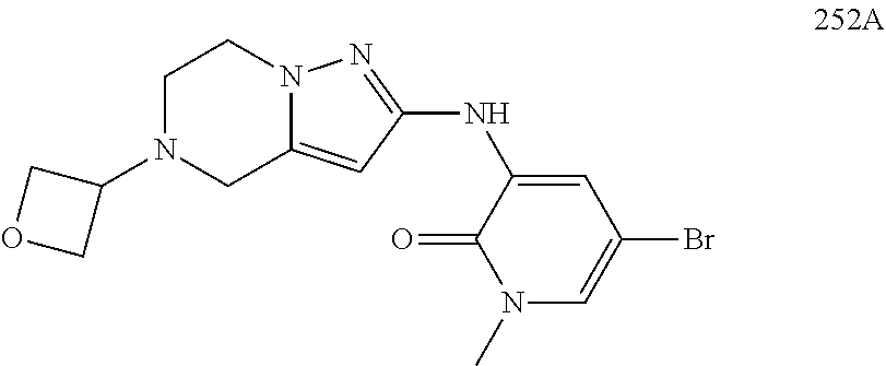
C1N(C2COC2)CC2=CC(NC3=CC(Br)=CN(C)C3=O)=NN2C1
